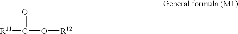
C(O[R12])([R11])=O
